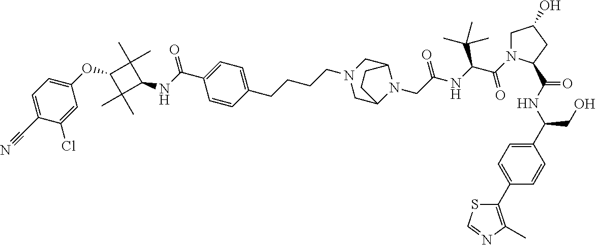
C1=C(C#N)C(Cl)=CC(OC2C(C)(C)C(NC(C3=CC=C(CCCCN4CC5N(CC(NC(C(N6CC(O)CC6C(NC(C6=CC=C(C7=C(C)N=CS7)C=C6)CO)=O)=O)C(C)(C)C)=O)C(C4)CC5)C=C3)=O)C2(C)C)=C1
